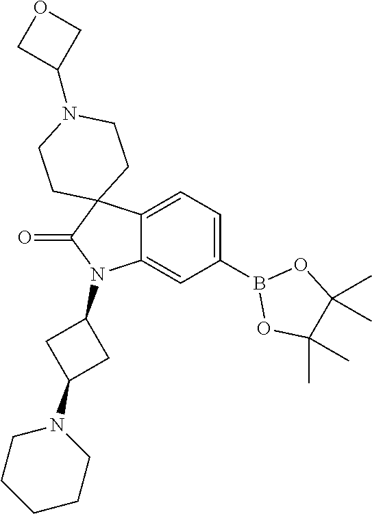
C12=CC=C(B3OC(C)(C)C(C)(C)O3)C=C1N(C1CC(N3CCCCC3)C1)C(=O)C21CCN(C2COC2)CC1
